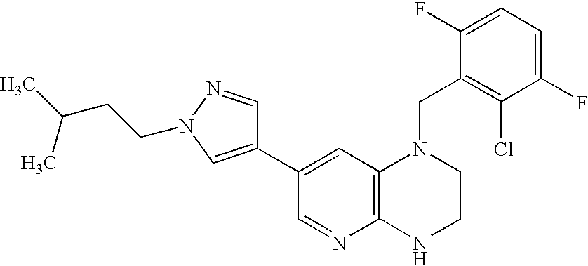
C12=C(C=C(C3=CN(CCC(C)C)N=C3)C=N1)N(CC1=C(Cl)C(F)=CC=C1F)CCN2
